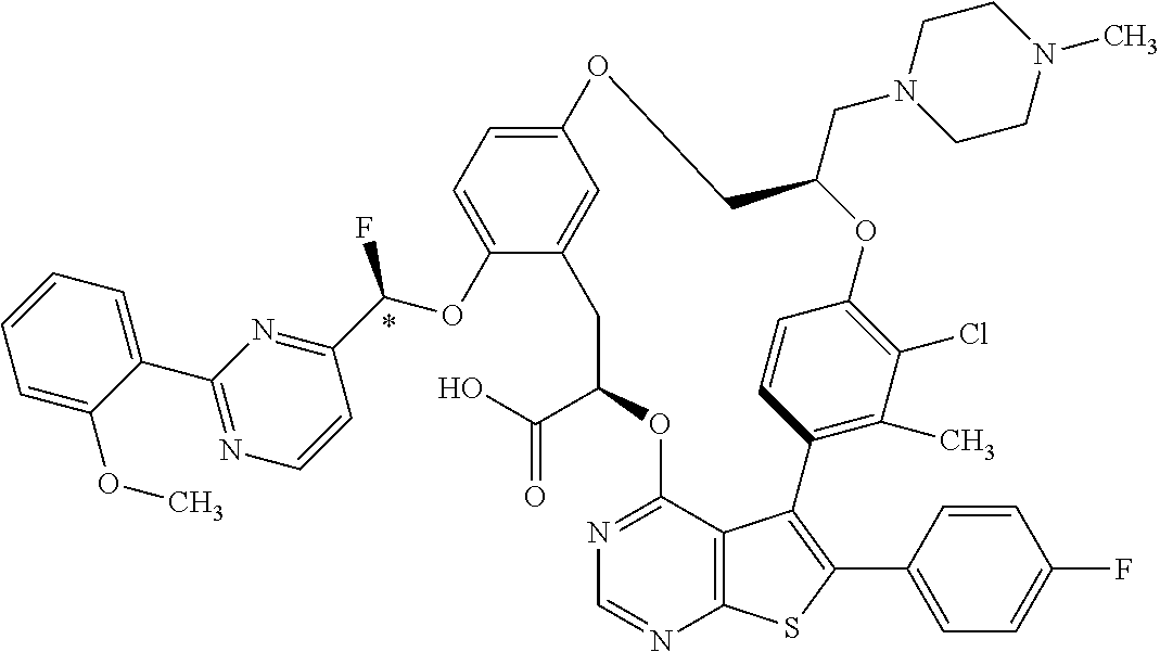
O1C2=C(Cl)C(C)=C(C=C2)C2=C(C3=CC=C(F)C=C3)SC3=C2C(=NC=N3)OC(C(O)=O)CC2=CC(=CC=C2OC(C2=NC(C3=CC=CC=C3OC)=NC=C2)F)OCC1CN1CCN(C)CC1
